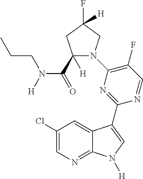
C1(Cl)=CN=C2C(=C1)C(C1=NC(N3C(C(=O)N([H])CCC)([H])CC(F)([H])C3)=C(F)C=N1)=CN2[H]
